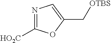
C1([HO2C])=NC=C(C[OTBS])O1
